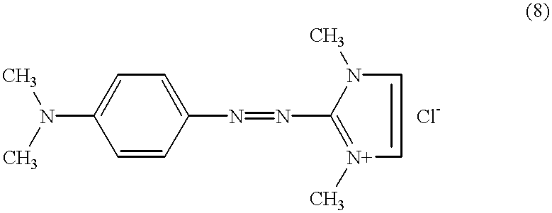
CN(C)C1=CC=C(N=NC2=[N+](C)C=CN2C)C=C1
